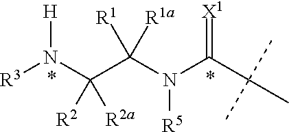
[R3]N(C([R2])([R2a])C([R1a])([R1])N(C(C(C)(C)C)=[X1])[R5])[H]
